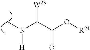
C(C(O[R24])=O)(N([H])C)[W23]
